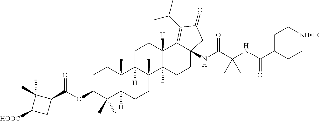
C1C2([H])C(C)(C3(C)C([H])(C1)C1=C(C(C)C)C(=O)CC1(NC(C(NC(C1CC[NHHCl]CC1)=O)(C)C)=O)CC3)CCC1([H])C2(C)CCC(OC(C2C(C)(C)C([HOOC])C2)=O)C1(C)C
